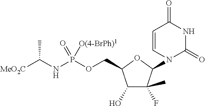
[MeO2C]C(NP(OCC1C(O)C(C)(F)C(N2C(=O)NC(=O)C=C2)O1)(=O)[O(4-BrPh)1])C
